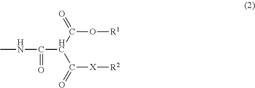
CNC(C(C(=O)O[R1])C(=O)[X][R2])=O
